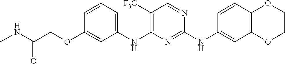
C12=C(OCCO1)C=C(NC1=NC(NC3=CC=CC(OCC(=O)NC)=C3)=C([F3C])C=N1)C=C2
